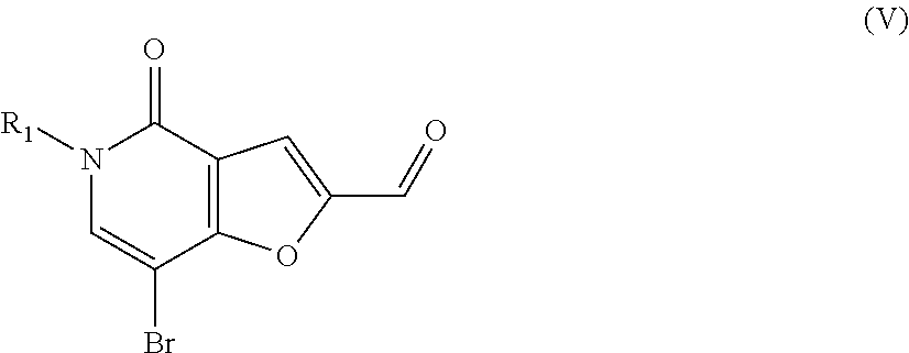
N1([R1])C=C(Br)C2=C(C1=O)C=C(C=O)O2
